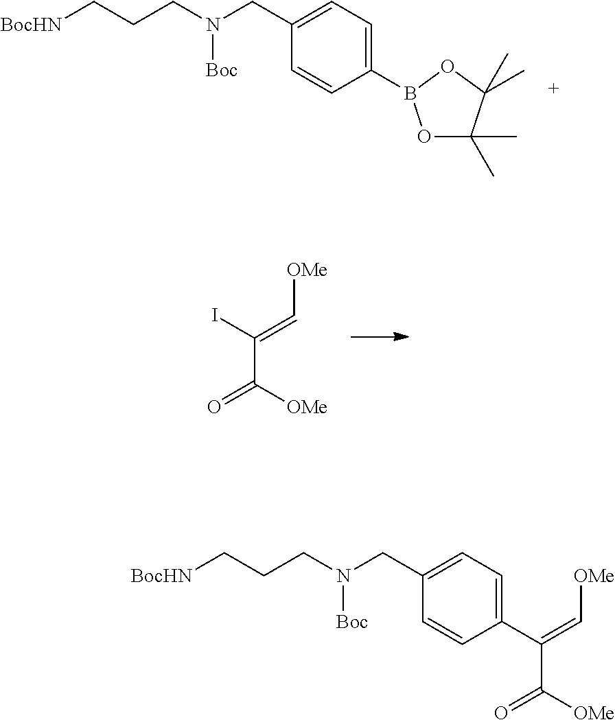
[BocHN]CCCN(CC1=CC=C(B2OC(C)(C)C(C)(C)O2)C=C1)[Boc].C(C([OMe])=O)(I)=C[OMe].[BocHN]CCCN(CC1=CC=C(C(C([OMe])=O)=C[OMe])C=C1)[Boc]
